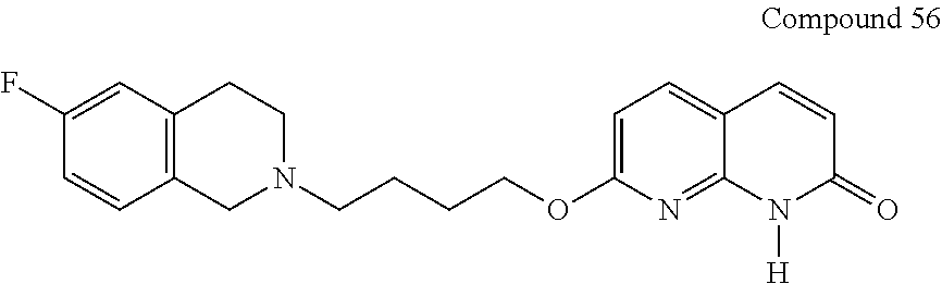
C12=C(CN(CCCCOC3=CC=C4C(=N3)N([H])C(=O)C=C4)CC1)C=CC(F)=C2
